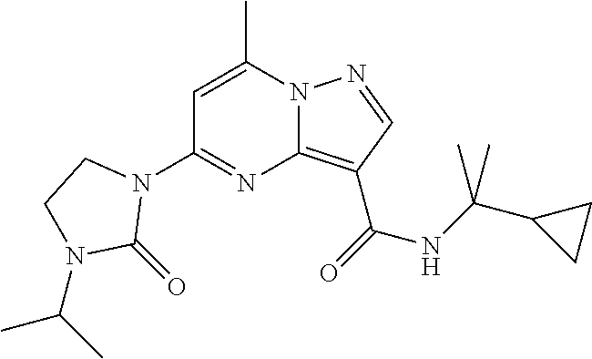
C1=C(C)N2C(=C(C(=O)NC(C3CC3)(C)C)C=N2)N=C1N1CCN(C(C)C)C1=O
